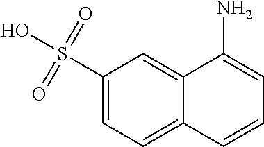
C12=CC(S(O)(=O)=O)=CC=C1C=CC=C2N
